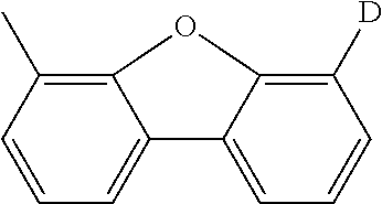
C1=CC=C2C(=C1C)OC1=C([D])C=CC=C21
